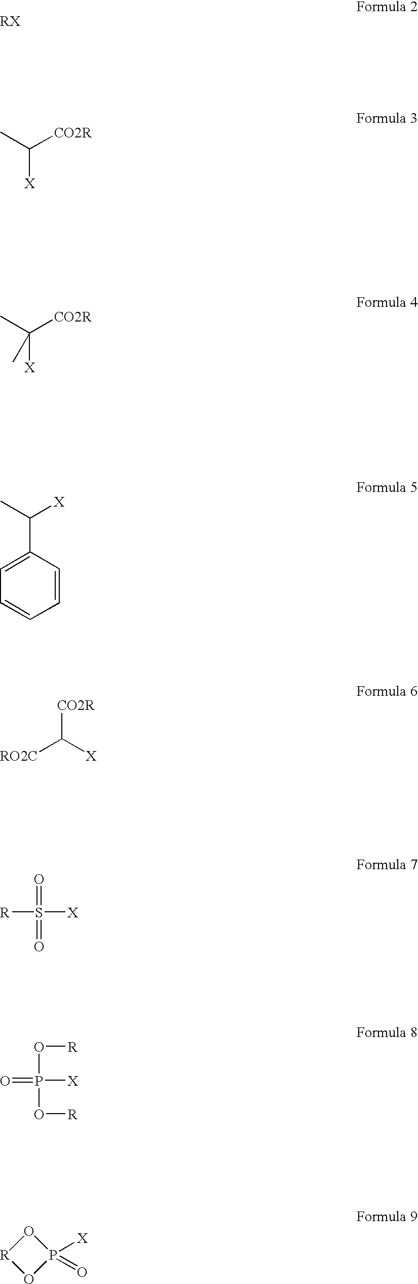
C([X])(C)[CO2R].C([X])(C)([CO2R])C.C1=CC(C(C)[X])=CC=C1.C([X])([RO2C])[CO2R].[R]S(=O)(=O)[X].O(P(=O)(O[R])[X])[R].[R]1OP([X])(=O)O1
